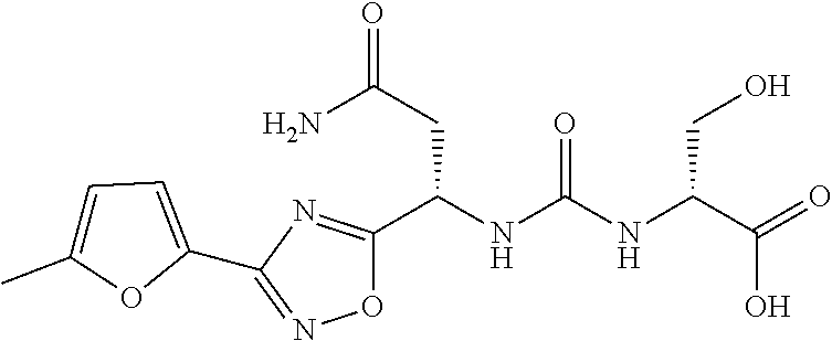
O1C(C(NC(NC(C(=O)O)CO)=O)CC(=O)N)=NC(C2=CC=C(C)O2)=N1
